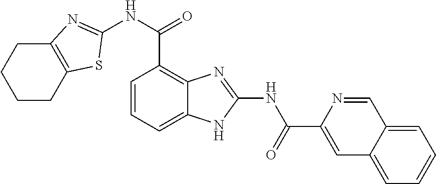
C12=C(CCCC1)SC(NC(C1=C3C(=CC=C1)NC(NC(C1=CC4=CC=CC=C4C=N1)=O)=N3)=O)=N2
